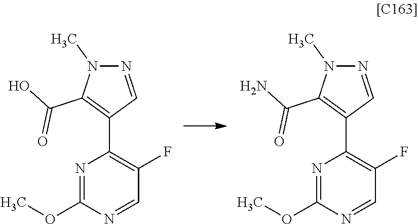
N1=CC(C2=C(F)C=NC(OC)=N2)=C(C(O)=O)N1C.N1=CC(C2=C(F)C=NC(OC)=N2)=C(C(N)=O)N1C
